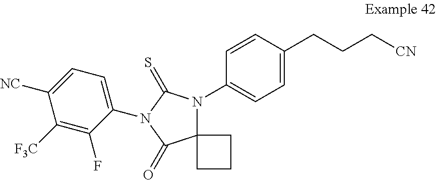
C1=CC(N2C3(C(=O)N(C4=CC=C([NC])C([F3C])=C4F)C2=S)CCC3)=CC=C1CCC[CN]
